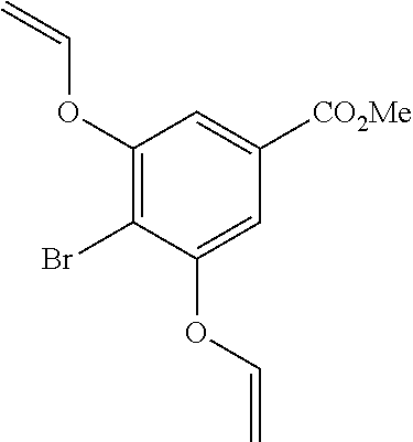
C1(OC=C)=C(Br)C(OC=C)=CC([CO2Me])=C1
